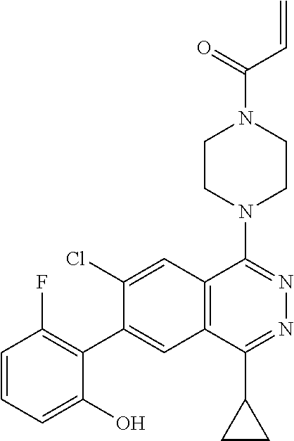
C12=C(C=C(C3=C(F)C=CC=C3O)C(Cl)=C1)C(C1CC1)=NN=C2N1CCN(C(C=C)=O)CC1
